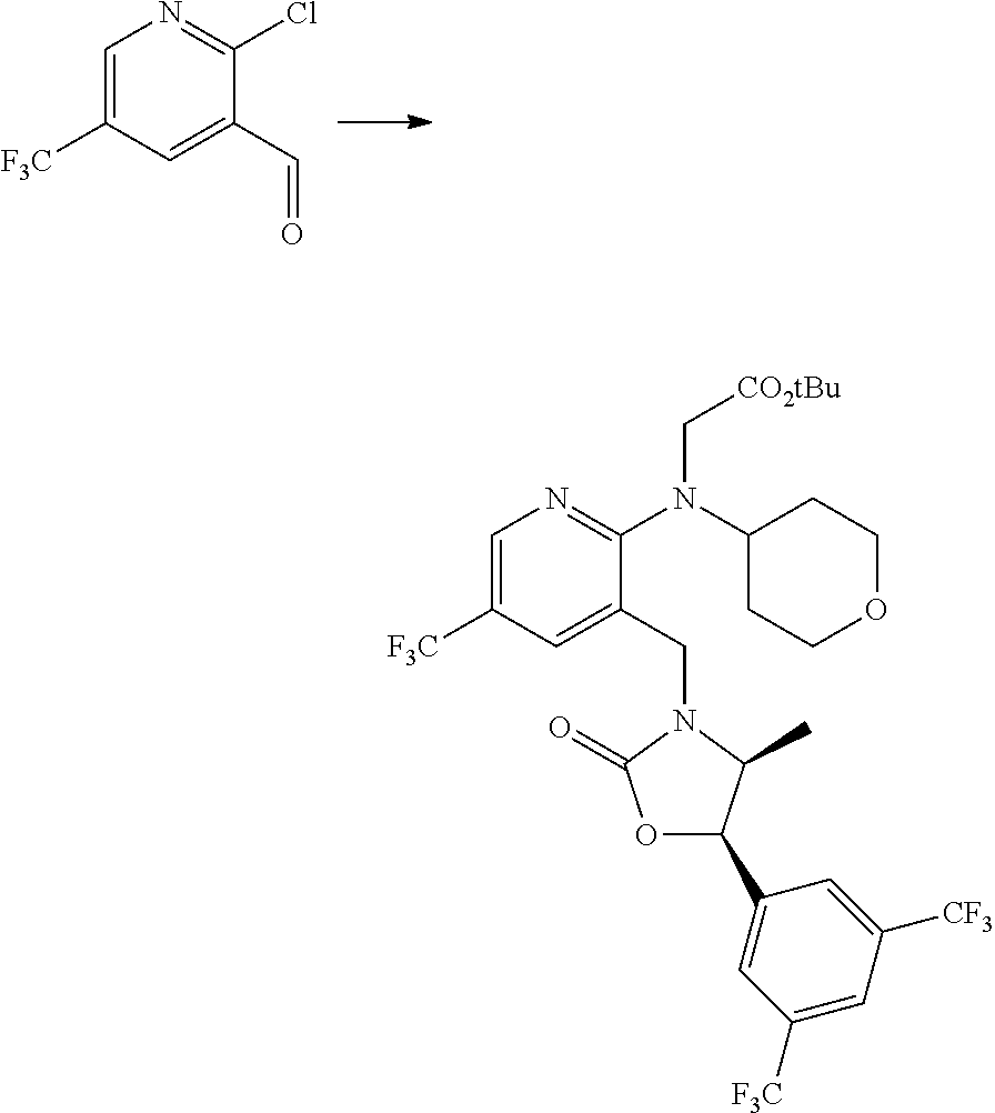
C1=C([F3C])C=C(C=O)C(Cl)=N1.C1=C([F3C])C=C(CN2C(C)C(C3=CC([F3C])=CC([CF3])=C3)OC2=O)C(N(C[CO2tBu])C2CCOCC2)=N1
